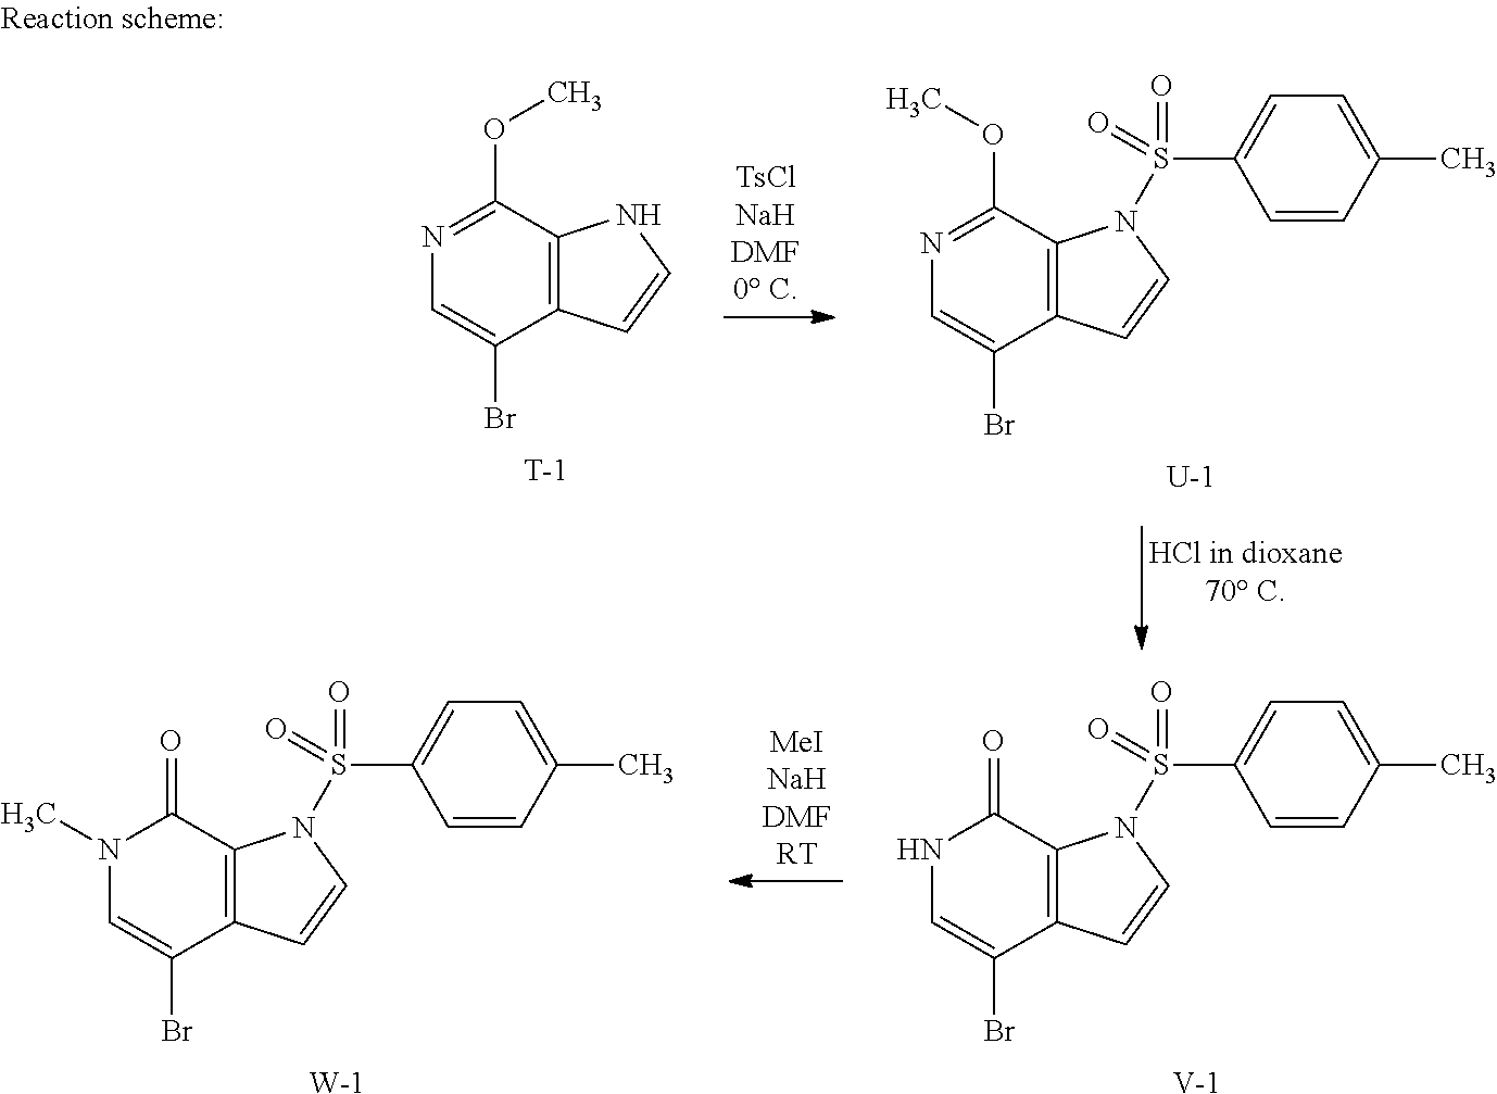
C12=C(C(OC)=NC=C1Br)N(S(C1=CC=C(C)C=C1)(=O)=O)C=C2.[U].C12=C(C(OC)=NC=C1Br)NC=C2.[T].C12=C(C(=O)N(C)C=C1Br)N(S(C1=CC=C(C)C=C1)(=O)=O)C=C2.[W].C12=C(C(=O)NC=C1Br)N(S(C1=CC=C(C)C=C1)(=O)=O)C=C2.[V]
